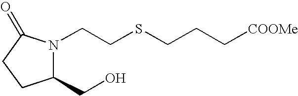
C1(CO)N(CCSCCC[COOMe])C(=O)CC1
